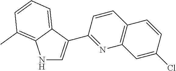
C1(C2=CNC3=C(C)C=CC=C23)=NC2=C(C=C1)C=CC(Cl)=C2
